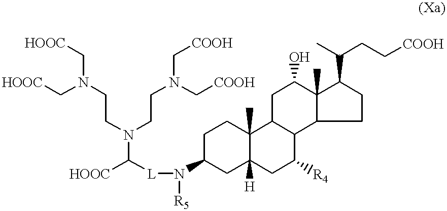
C1C(N([R5])[L]C(N(CCN(C[COOH])C[COOH])CCN(C[HOOC])C[HOOC])[HOOC])CC2([H])C(C)(C1)C1C(C([R4])C2)C2C(C)(C(O)C1)C(C(CC[COOH])C)CC2
